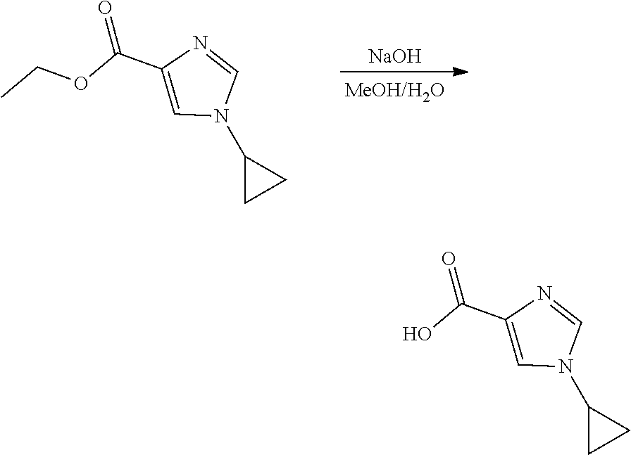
[NaOH].CCOC(C1=CN(C2CC2)C=N1)=O.OC(C1=CN(C2CC2)C=N1)=O
